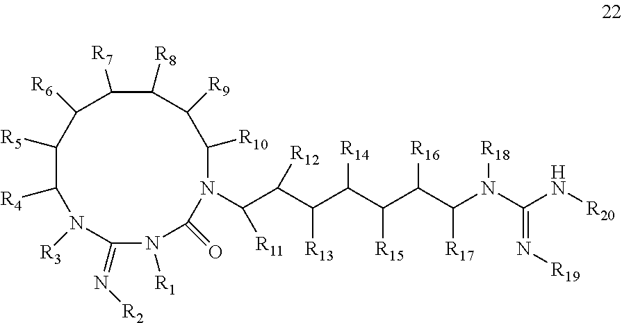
C(C(C(C(C(C(C(N([R18])C(=N[R19])N[R20])[R17])[R16])[R15])[R14])[R13])[R12])([R11])N1C(=O)N([R1])C(=N[R2])N([R3])C([R4])C([R5])C([R6])C([R7])C([R8])C([R9])C1[R10]
